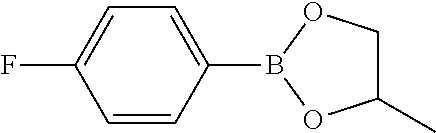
C1=C(F)C=CC(B2OC(C)CO2)=C1
